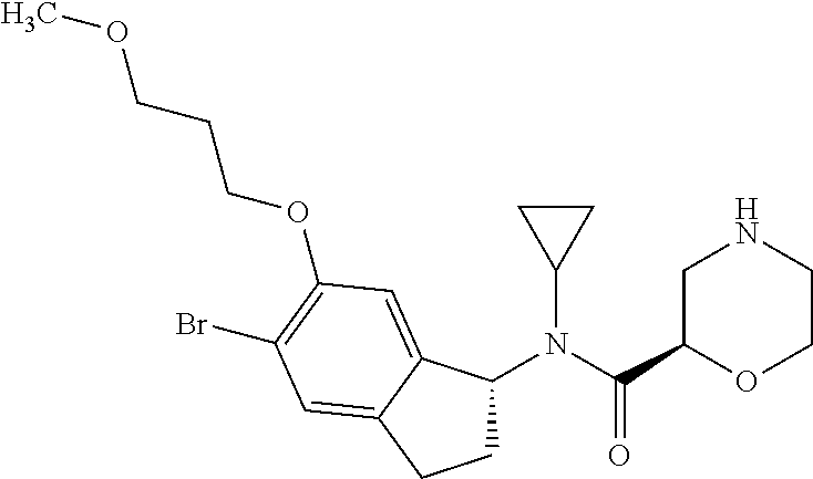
N(C(C1OCCNC1)=O)(C1CC1)C1CCC2=CC(Br)=C(OCCCOC)C=C12
